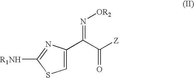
[R1NH]C1=NC(C(C([Z])=O)=N[OR2])=CS1
